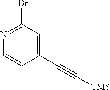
C1=C(C#C[TMS])C=CN=C1Br
